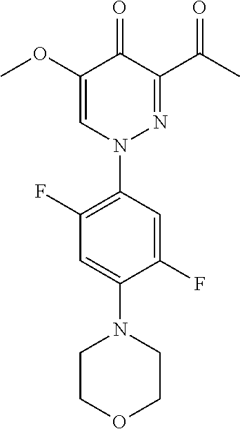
C1(OC)=CN(C2=C(F)C=C(N3CCOCC3)C(F)=C2)N=C(C(C)=O)C1=O
